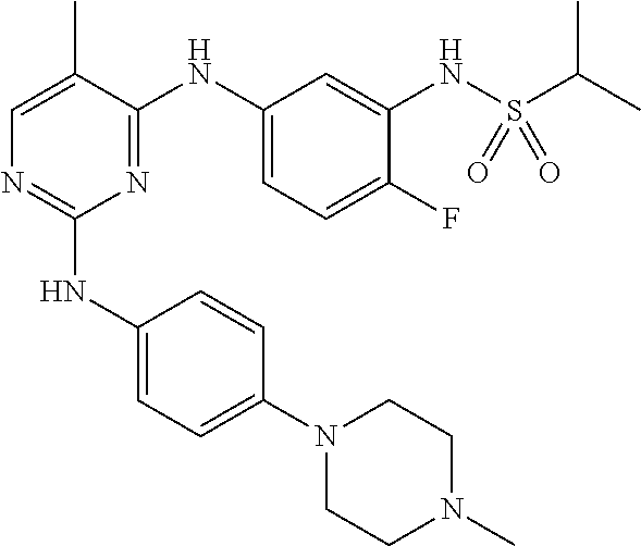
C1(NC2=CC=C(N3CCN(C)CC3)C=C2)=NC=C(C)C(NC2=CC=C(F)C(NS(C(C)C)(=O)=O)=C2)=N1
